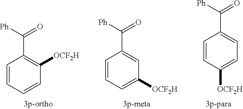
C1=CC([OCF2H])=CC=C1C(=O)[Ph].C1=CC=C([OCF2H])C=C1C(=O)[Ph].C1=CC=CC([OCF2H])=C1C([Ph])=O
